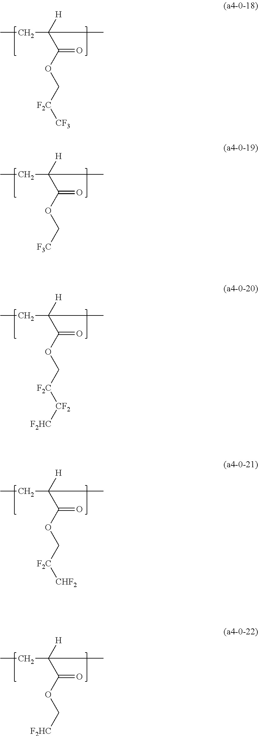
CCC(C(OC[F2C][CHF2])=O)([H])C.CCC(C(OC[F2HC])=O)([H])C.CCC(C(OC[F2C][CF3])=O)([H])C.CCC(C(OC[F3C])=O)([H])C.CCC(C(OC[F2C][CF2][F2HC])=O)([H])C
